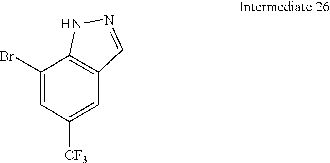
C1(Br)=CC([CF3])=CC2=C1NN=C2
